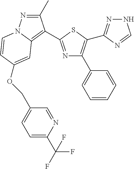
C1(C)=NN2C(=C1C1=NC(C3=CC=CC=C3)=C(C3=NNC=N3)S1)C=C(OCC1=CC=C(C(F)(F)F)N=C1)C=C2
